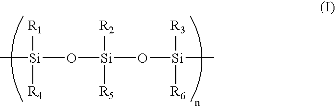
C[Si](O[Si]([R5])([R2])O[Si]([R3])([R6])C)([R4])[R1]
